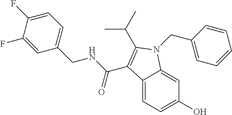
C1=C(F)C(F)=CC(CNC(=O)C2=C(C(C)C)N(CC3=CC=CC=C3)C3=CC(O)=CC=C32)=C1
